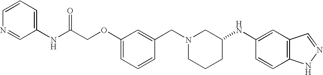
C1(OCC(NC2=CC=CN=C2)=O)=CC=CC(CN2CCCC(NC3=CC4=C(C=C3)NN=C4)C2)=C1
